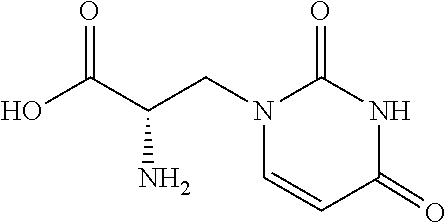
C1=CN(CC(C(=O)O)N)C(=O)NC1=O
